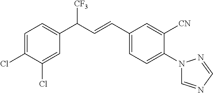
C1=C(Cl)C(Cl)=CC(C([CF3])C=CC2=CC=C(N3C=NC=N3)C([CN])=C2)=C1
